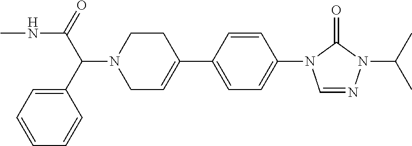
N(C(C(N1CC=C(C2=CC=C(N3C=NN(C(C)C)C3=O)C=C2)CC1)C1=CC=CC=C1)=O)C
